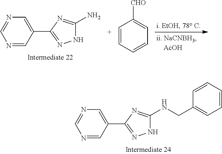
C1=CC=CC=C1[CHO].C1(C2=NNC(N)=N2)=CN=CN=C1.C1(C2=NNC(NCC3=CC=CC=C3)=N2)=CN=CN=C1
